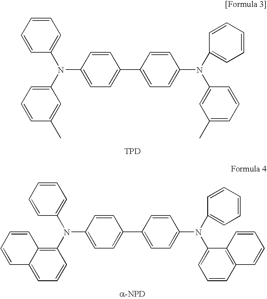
C1=CC=CC(N(C2=CC=CC(C)=C2)C2=CC=C(C3=CC=C(N(C4=CC=CC=C4)C4=CC(C)=CC=C4)C=C3)C=C2)=C1.[TPD].C1=CC=CC(N(C2=C3C(=CC=C2)C=CC=C3)C2=CC=C(C3=CC=C(N(C4=CC=CC=C4)C4=CC=CC5=C4C=CC=C5)C=C3)C=C2)=C1.[a-NPD]
